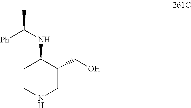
C1CNCC(CO)C1NC(C)[Ph]
